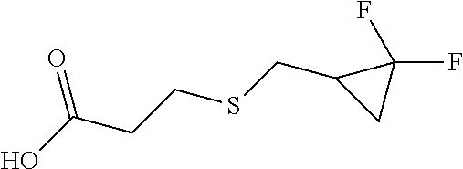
OC(CCSCC1CC1(F)F)=O
